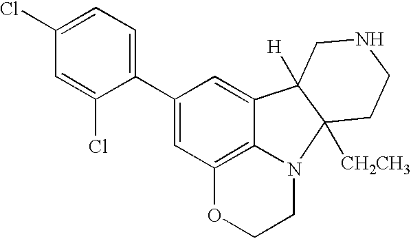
C12=C3N(CCO1)C1([CH2CH3])C([H])(C3=CC(C3=CC=C(Cl)C=C3Cl)=C2)CNCC1
